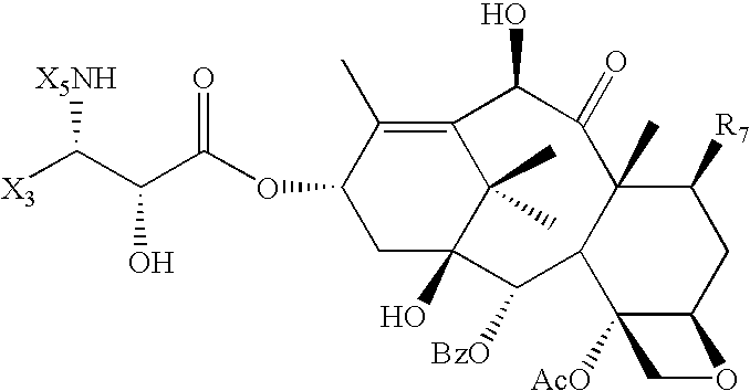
[X3]C(C(C(OC1CC2(O)C(C)(C)C(=C1C)C(O)C(=O)C1(C)C(C2[BzO])C2([AcO])C(CC1[R7])OC2)=O)O)[X5NH]
